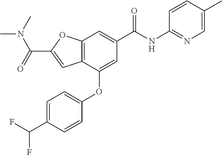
C12=C(C(OC3=CC=C(C(F)F)C=C3)=CC(C(NC3=NC=C(C)C=C3)=O)=C1)C=C(C(N(C)C)=O)O2
